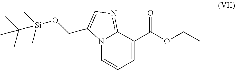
C12=NC=C(CO[Si](C(C)(C)C)(C)C)N1C=CC=C2C(OCC)=O
